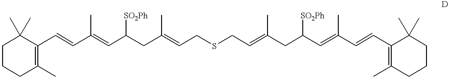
C1CCC(C)=C(C=CC(=CC(CC(=CCSCC=C(CC(C=C(C=CC2=C(C)CCCC2(C)C)C)[SO2Ph])C)C)[SO2Ph])C)C1(C)C
